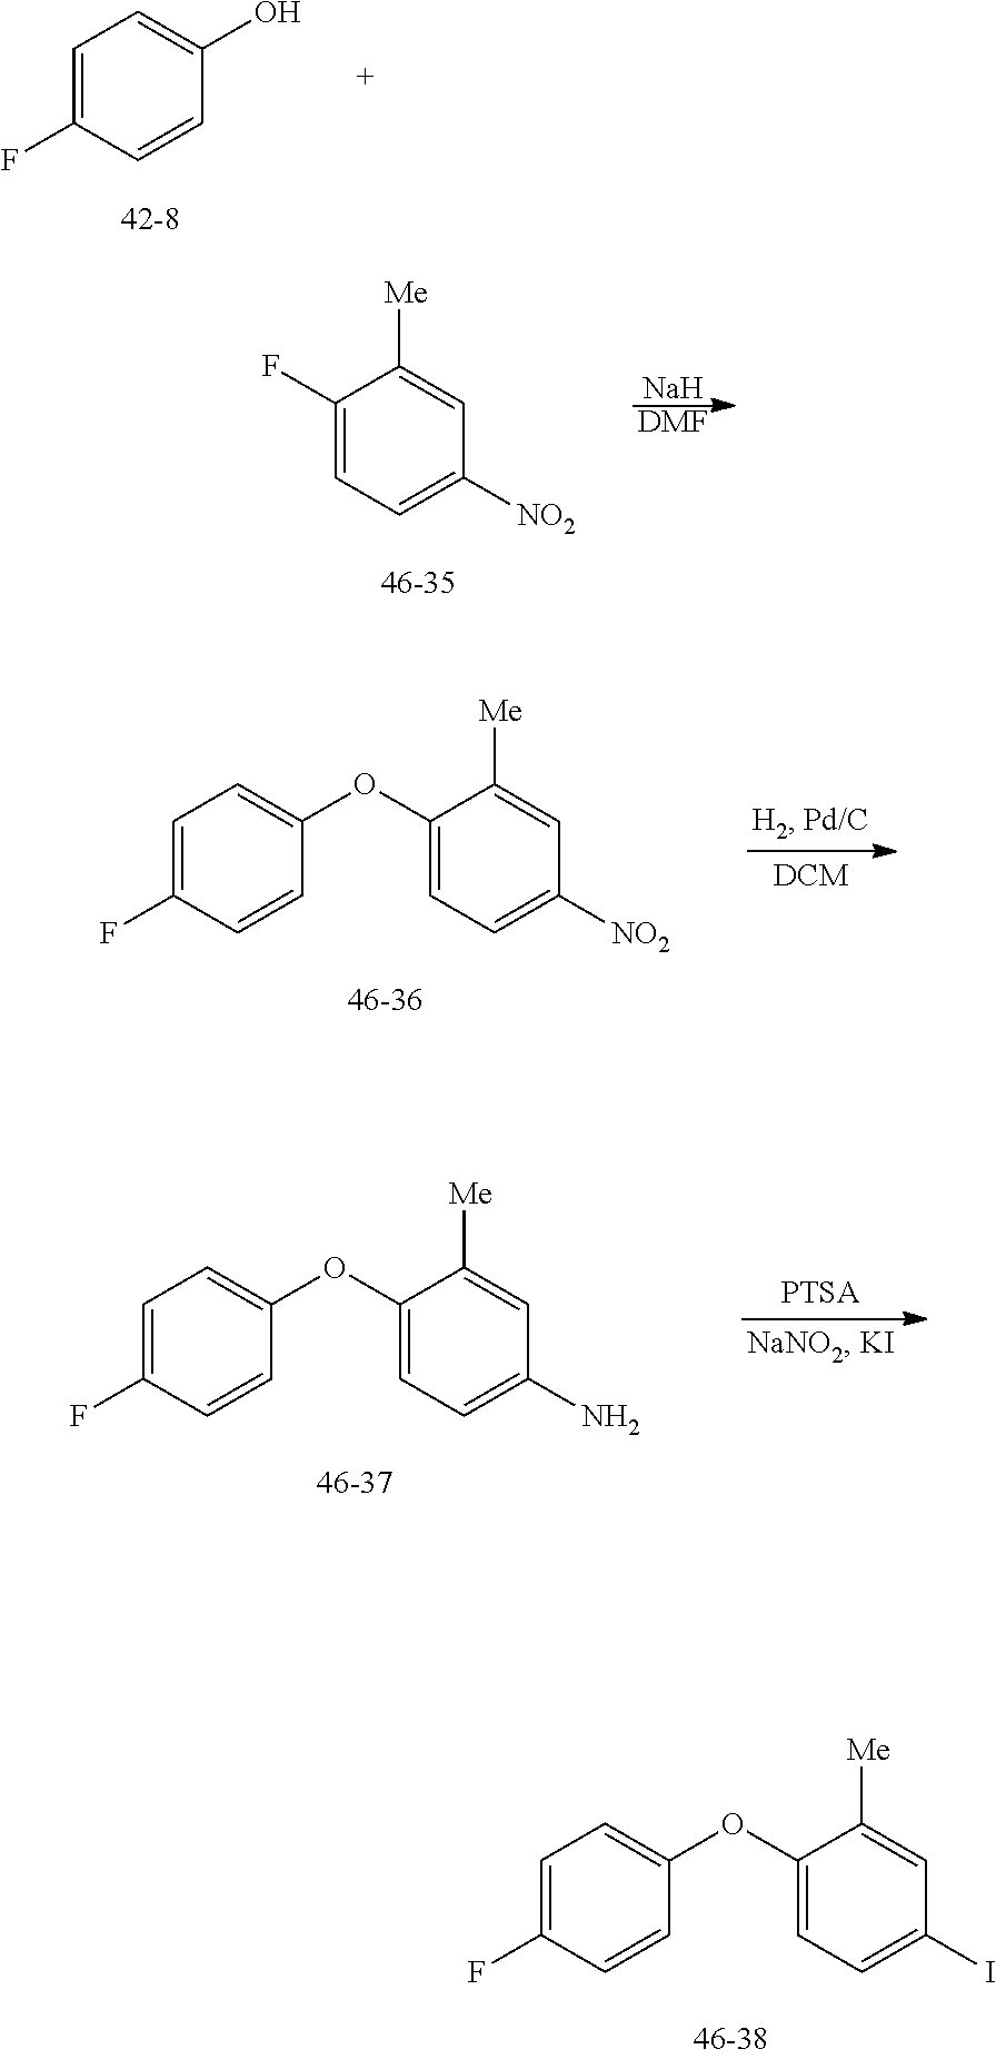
C1=C(F)C=CC(OC2=CC=C(I)C=C2[Me])=C1.C1=C(F)C=CC(O)=C1.C1(F)=CC=C([NO2])C=C1[Me].[Na].[DMF].C1=C(F)C=CC(OC2=CC=C([NO2])C=C2[Me])=C1.C1=C(F)C=CC(OC2=CC=C(N)C=C2[Me])=C1
